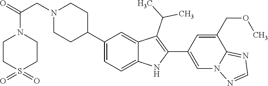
C1(C2CCN(CC(N3CCS(=O)(=O)CC3)=O)CC2)=CC=C2C(=C1)C(C(C)C)=C(C1=CN3C(=NC=N3)C(COC)=C1)N2
